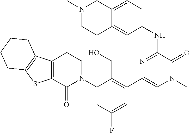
C12=C(C(=O)N(C3=CC(F)=CC(C4=CN(C)C(=O)C(NC5=CC=C6C(=C5)CCN(C)C6)=N4)=C3CO)CC1)SC1=C2CCCC1
